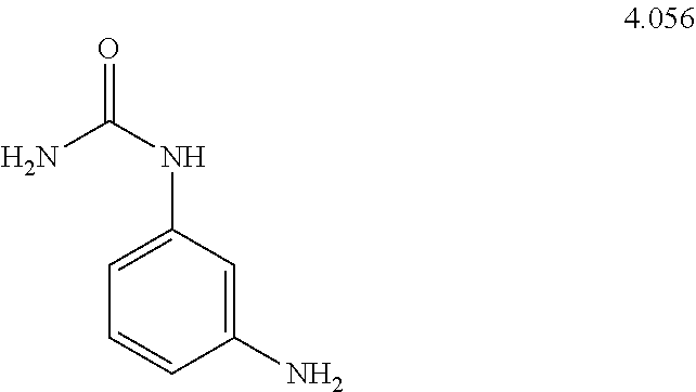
C1(N)=CC(NC(=O)N)=CC=C1
